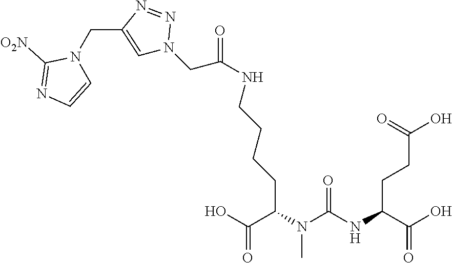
C(CC(C(O)=O)N(C(=O)NC(CCC(=O)O)C(=O)O)C)CCNC(=O)CN1C=C(CN2C=CN=C2[O2N])N=N1
